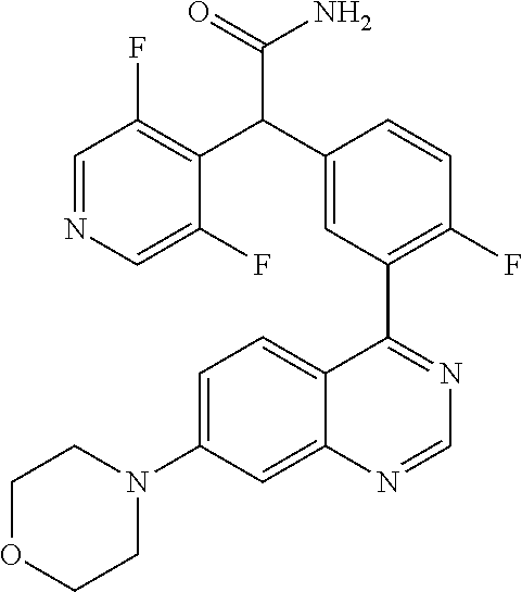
C12=CC(N3CCOCC3)=CC=C1C(C1=C(F)C=CC(C(C3=C(F)C=NC=C3F)C(=O)N)=C1)=NC=N2
